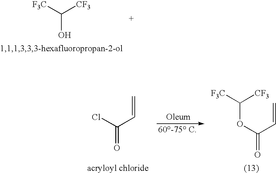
[F3C]C([CF3])O.C(OC(C=C)=O)([CF3])[F3C].ClC(C=C)=O
